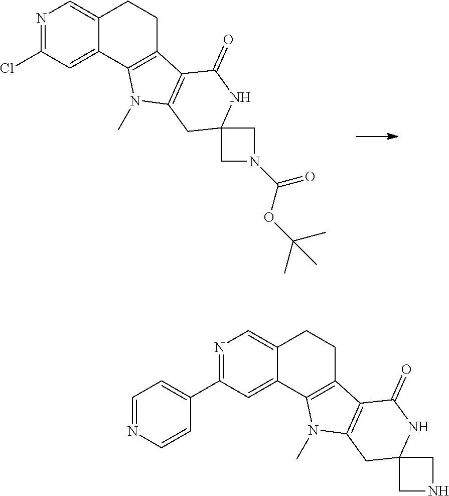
N1=C(Cl)C=C2C(=C1)CCC1=C2N(C)C2=C1C(=O)NC1(C2)CN(C(OC(C)(C)C)=O)C1.N1=C(C2=CC=NC=C2)C=C2C(=C1)CCC1=C2N(C)C2=C1C(=O)NC1(C2)CNC1
